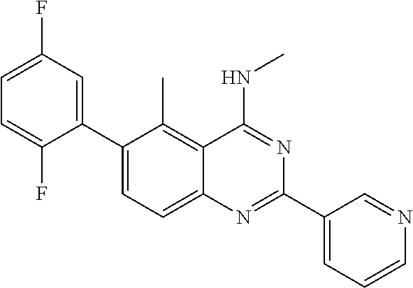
C1(C2=CC(F)=CC=C2F)=CC=C2C(=C1C)C(NC)=NC(C1=CC=CN=C1)=N2
